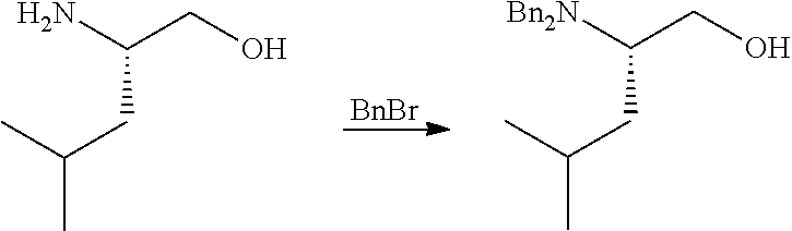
[BnBr].C(CC(C)C)(CO)N.C(CC(C)C)(CO)[Bn2N]
